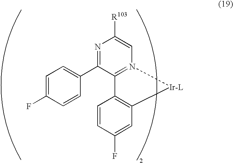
N1=C(C2=CC=C(F)C=C2)C2=N(C=C1[R103])[Ir-L]C1=C2C=CC(F)=C1
